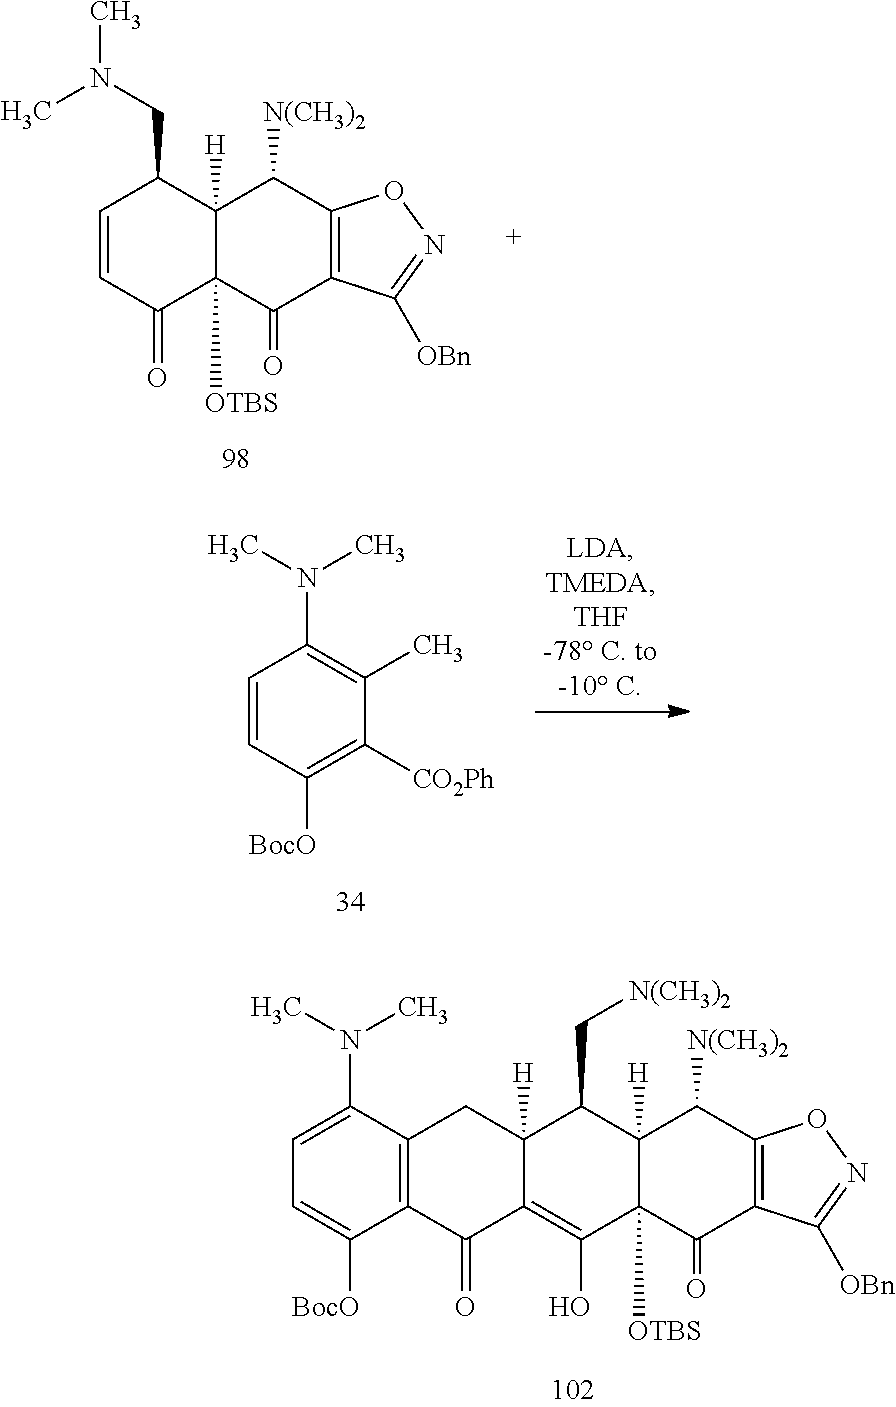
C12=C(C([BocO])=CC=C1N(C)C)C(=O)C1=C(O)C3([OTBS])C([H])(C(C[N(CH3)2])C1([H])C2)C([N(CH3)2])C1=C(C3=O)C([OBn])=NO1.C1=CC([BocO])=C([CO2Ph])C(C)=C1N(C)C.C1=CC(=O)C2([OTBS])C([H])(C1CN(C)C)C([N(CH3)2])C1=C(C2=O)C([OBn])=NO1
